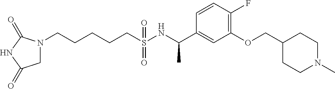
N1(CCCCCS(NC(C2=CC(OCC3CCN(C)CC3)=C(F)C=C2)C)(=O)=O)CC(=O)NC1=O
